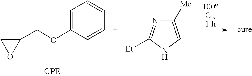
C1=C(OCC2CO2)C=CC=C1.C1([Me])=CNC([Et])=N1
